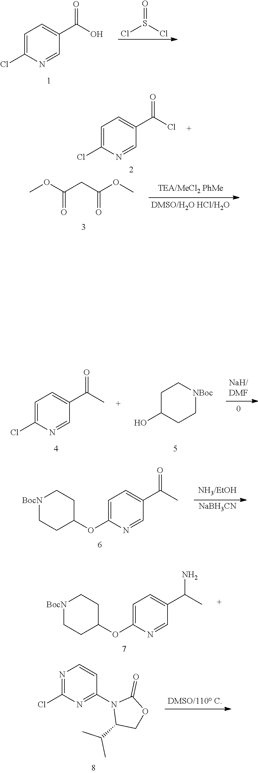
ClC1=CC=C(C(O)=O)C=N1.O=S(Cl)Cl.ClC1=CC=C(C(Cl)=O)C=N1.COC(CC(OC)=O)=O.ClC1=CC=C(C(C)=O)C=N1.OC1CC[NBoc]CC1.[BocN]1CCC(OC2=CC=C(C(C)=O)C=N2)CC1.[NaBH3CN].[BocN]1CCC(OC2=CC=C(C(C)N)C=N2)CC1.ClC1=NC=CC(N2C(C(C)C)COC2=O)=N1
